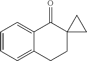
C1=CC=C2C(=C1)C(=O)C1(CC2)CC1
